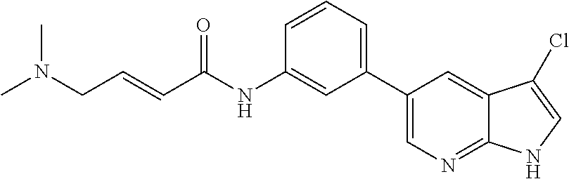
C(=CC(NC1=CC(C2=CN=C3C(=C2)C(Cl)=CN3)=CC=C1)=O)CN(C)C
